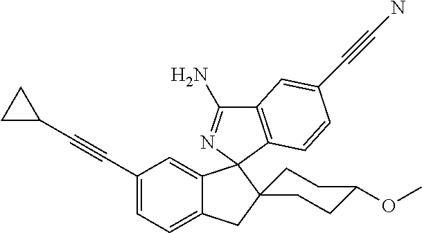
C1(C#CC2CC2)=CC=C2C(=C1)C1(N=C(N)C3=C1C=CC(C#CN)=C3)C1(C2)CCC(OC)CC1
